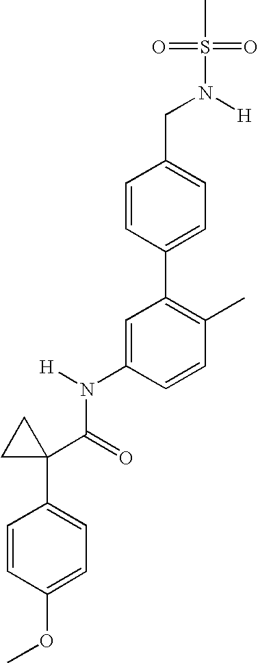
C1=C(N(C(C2(C3=CC=C(OC)C=C3)CC2)=O)[H])C=CC(C)=C1C1=CC=C(CN(S(=O)(=O)C)[H])C=C1
